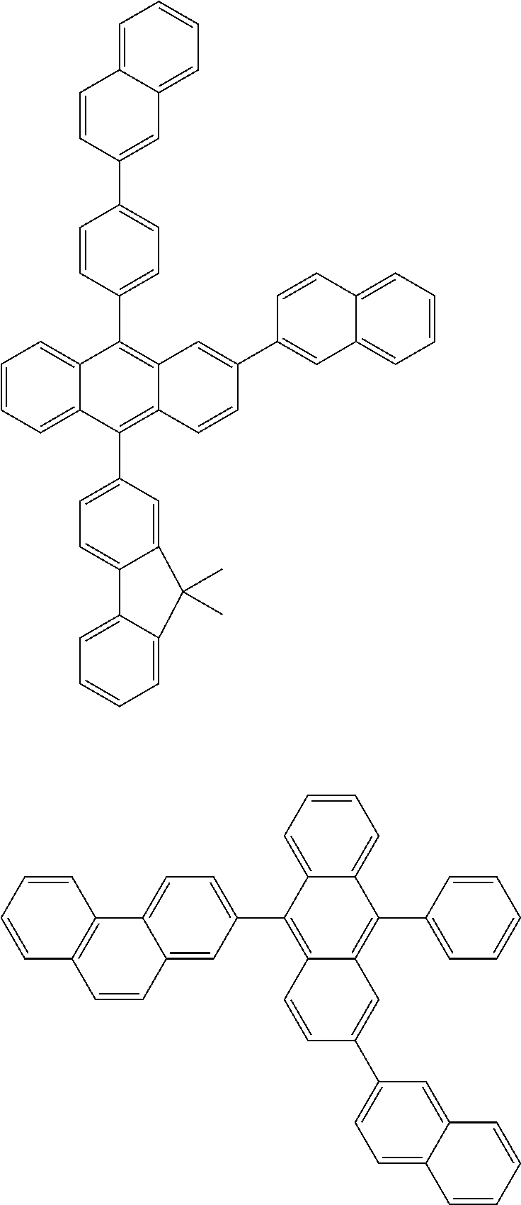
C1(C2=CC3=CC=CC=C3C=C2)=CC=C(C2=C3C(=C(C4=CC=C5C(=C4)C(C)(C)C4=CC=CC=C54)C4=CC=CC=C42)C=CC(C2=CC4=CC=CC=C4C=C2)=C3)C=C1.C1=CC=C2C(=C1)C(C1=CC=CC=C1)=C1C(=C2C2=CC=C3C(=C2)C=CC2=C3C=CC=C2)C=CC(C2=CC=C3C(=C2)C=CC=C3)=C1
